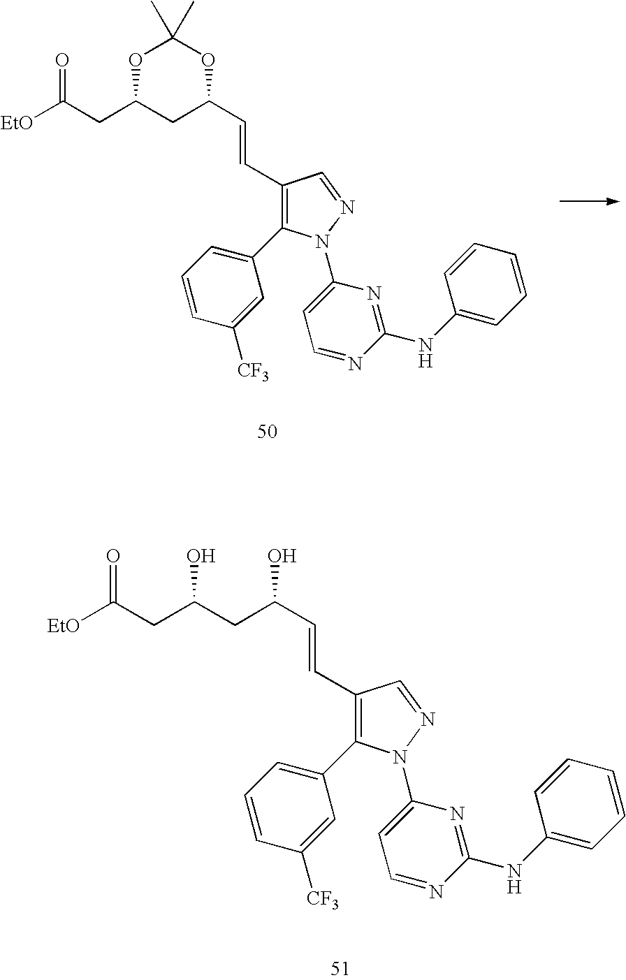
C(=CC1=C(C2=CC=CC([CF3])=C2)N(C2=CC=NC(NC3=CC=CC=C3)=N2)N=C1)C1OC(C)(C)OC(CC([EtO])=O)C1.C(=CC1=C(C2=CC=CC([CF3])=C2)N(C2=CC=NC(NC3=CC=CC=C3)=N2)N=C1)C(O)CC(O)CC([EtO])=O
